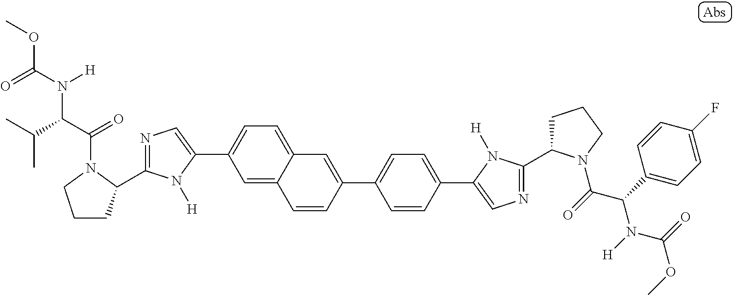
N1=C(C2CCCN2C(C(C(C)C)N(C(=O)OC)[H])=O)N([H])C(C2=CC=C3C(=C2)C=CC(C2=CC=C(C4=CN=C(C5CCCN5C(=O)C(C5=CC=C(F)C=C5)N(C(OC)=O)[H])N4[H])C=C2)=C3)=C1
